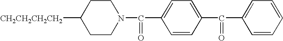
[CH2CH2CH2CH2]C1CCN(C(C2=CC=C(C(C3=CC=CC=C3)=O)C=C2)=O)CC1
